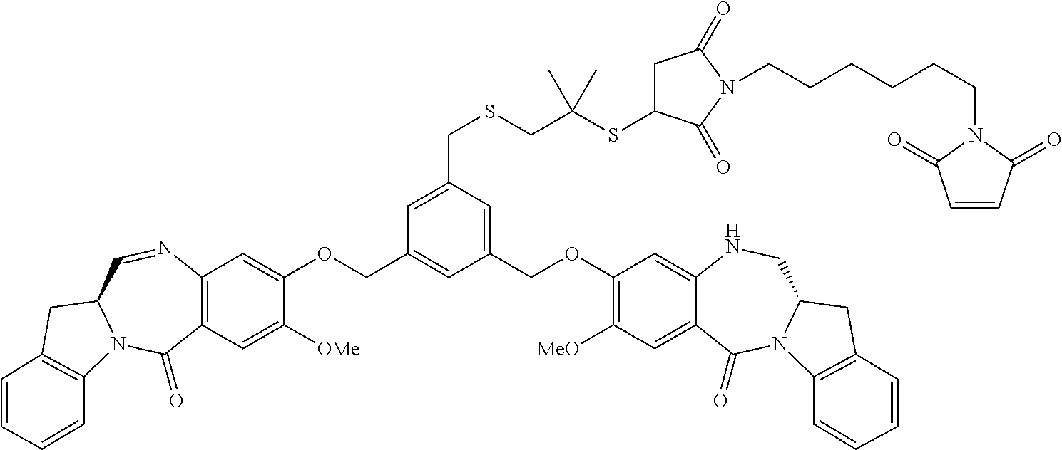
C12=C(C=C([OMe])C(OCC3=CC(COC4=C([MeO])C=C5C(=C4)NCC4N(C5=O)C5=C(C4)C=CC=C5)=CC(CSCC(SC4CC(=O)N(CCCCCCN5C(=O)C=CC5=O)C4=O)(C)C)=C3)=C1)C(=O)N1C(C=N2)CC2=C1C=CC=C2
